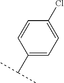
C1(C(C)C)=CC=C(Cl)C=C1
